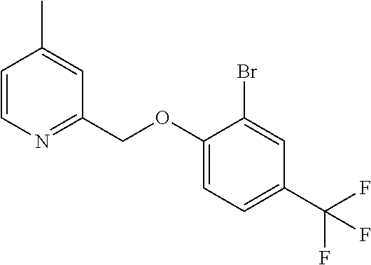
C1=CN=C(COC2=CC=C(C(F)(F)F)C=C2Br)C=C1C
